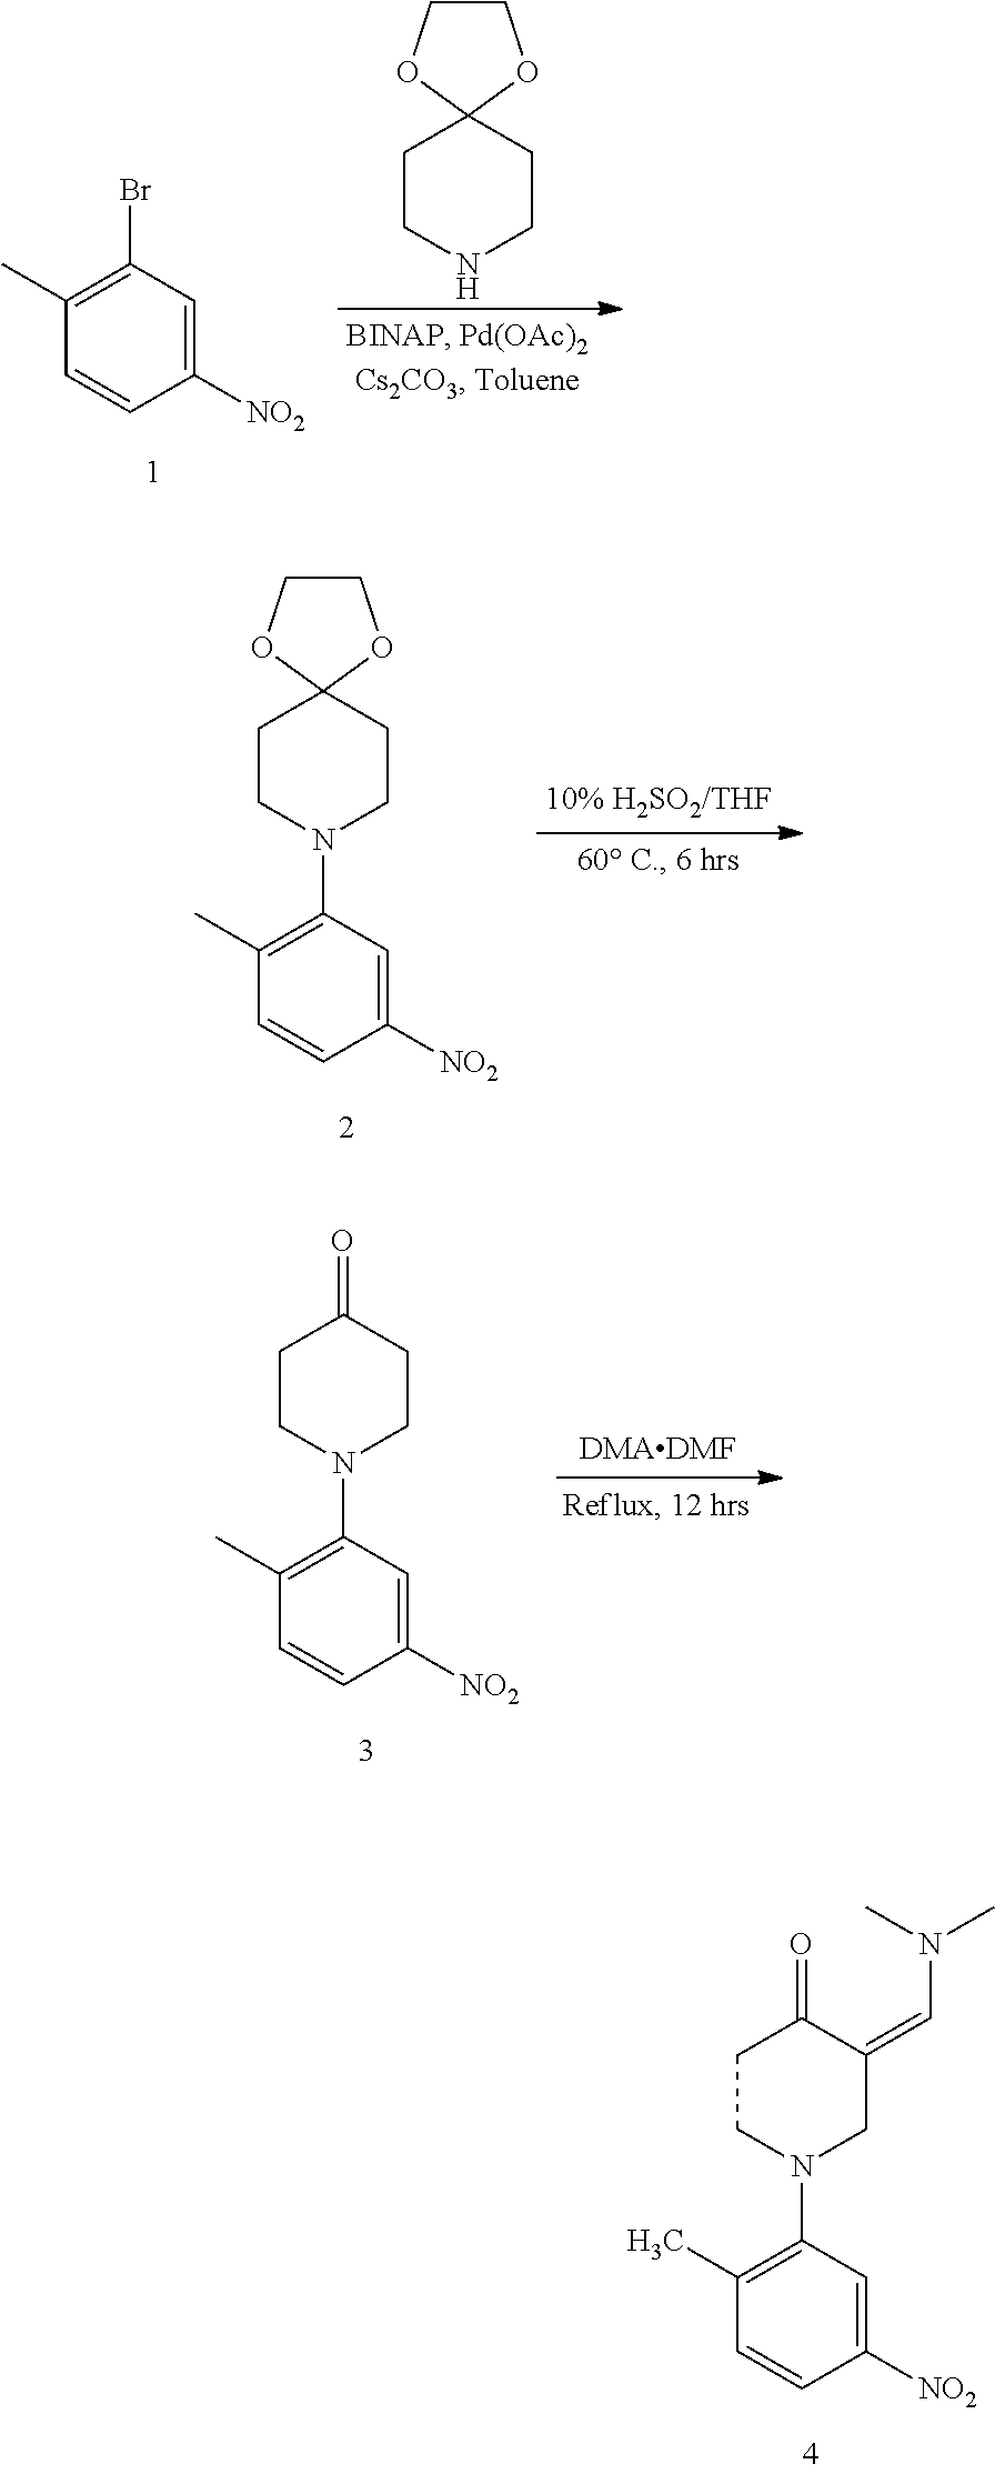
C1CN(C2=C(C)C=CC([NO2])=C2)CC(=CN(C)C)C1=O.C1([NO2])=CC(Br)=C(C)C=C1.C1CNCCC12OCCO2.C1CN(C2=C(C)C=CC([NO2])=C2)CCC12OCCO2.C1CN(C2=C(C)C=CC([NO2])=C2)CCC1=O
